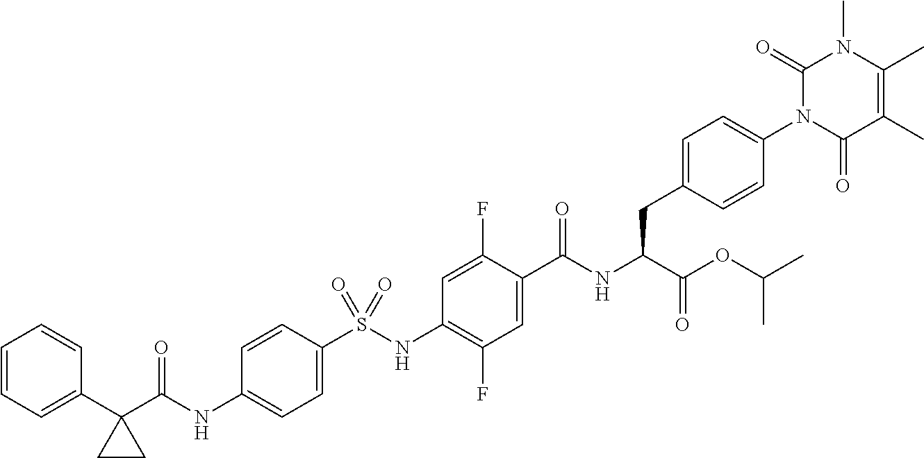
C1=C(S(NC2=C(F)C=C(C(NC(C(=O)OC(C)C)CC3=CC=C(N4C(=O)C(C)=C(C)N(C)C4=O)C=C3)=O)C(F)=C2)(=O)=O)C=CC(NC(C2(C3=CC=CC=C3)CC2)=O)=C1
